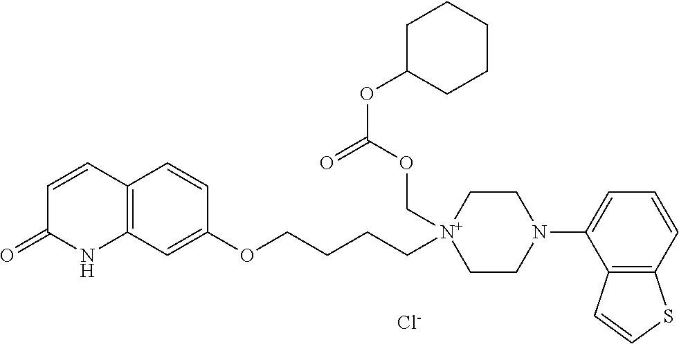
[Cl-].C1=CC2=C(NC1=O)C=C(OCCCC[N+]1(COC(OC3CCCCC3)=O)CCN(C3=CC=CC4=C3C=CS4)CC1)C=C2
